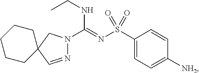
N1=CC2(CN1C(=NS(C1=CC=C([NH2])C=C1)(=O)=O)NCC)CCCCC2
